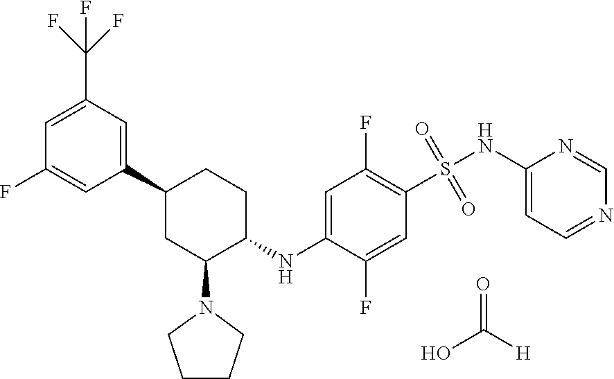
N1=CC=C(NS(=O)(=O)C2=C(F)C=C(NC3CCC(C4=CC(C(F)(F)F)=CC(F)=C4)CC3N3CCCC3)C(F)=C2)N=C1.OC([H])=O
